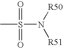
S(=O)(=O)(C)N([R50])[R51]
